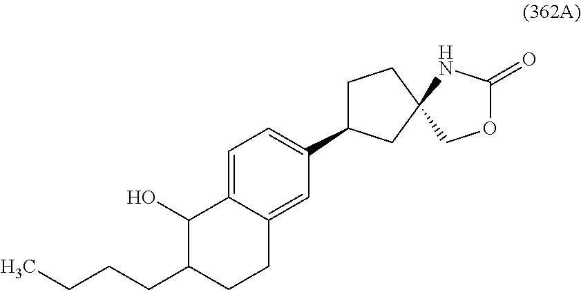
C1(CCCC)CCC2=CC(C3CCC4(C3)COC(=O)N4)=CC=C2C1O
